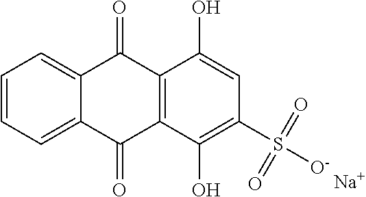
C1=CC=C2C(=C1)C(=O)C1=C(C2=O)C(O)=C(S([O-])(=O)=O)C=C1O.[Na]
